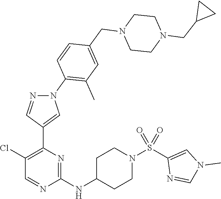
C1(Cl)=C(C2=CN(C3=C(C)C=C(CN4CCN(CC5CC5)CC4)C=C3)N=C2)N=C(NC2CCN(S(C3=CN(C)C=N3)(=O)=O)CC2)N=C1
